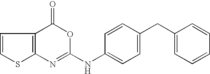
C12=C(N=C(NC3=CC=C(CC4=CC=CC=C4)C=C3)OC1=O)SC=C2
